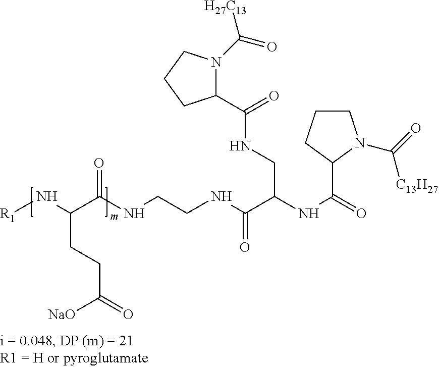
C1(C(NCC(NC(=O)C2N(C(=O)[C13H27])CCC2)C(NCCNC(C(N[R1])CCC(=O)[ONa])=O)=O)=O)N(C(=O)[H27C13])CCC1
